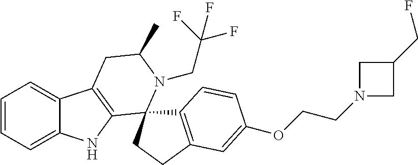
C1=CC=C2C(=C1)C1=C(N2)C2(N(CC(F)(F)F)C(C)C1)C1=C(CC2)C=C(OCCN2CC(CF)C2)C=C1
